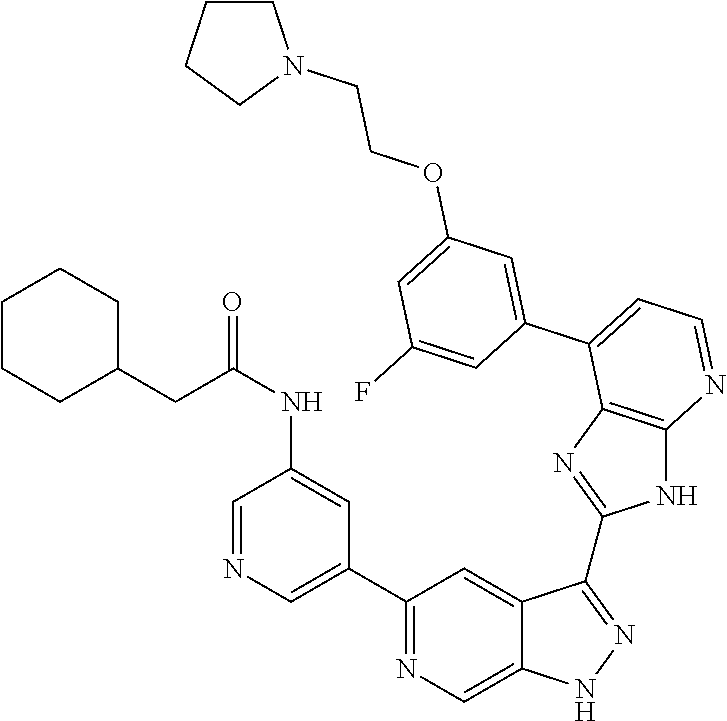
C1(C2=NC=C3C(=C2)C(C2=NC4=C(N2)N=CC=C4C2=CC(OCCN4CCCC4)=CC(F)=C2)=NN3)=CN=CC(NC(CC2CCCCC2)=O)=C1
